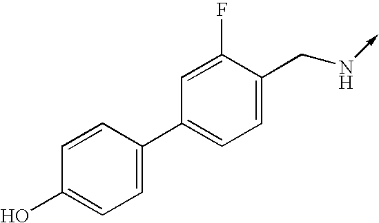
C1=C(C2=CC=C(CN->C)C(F)=C2)C=CC(O)=C1
